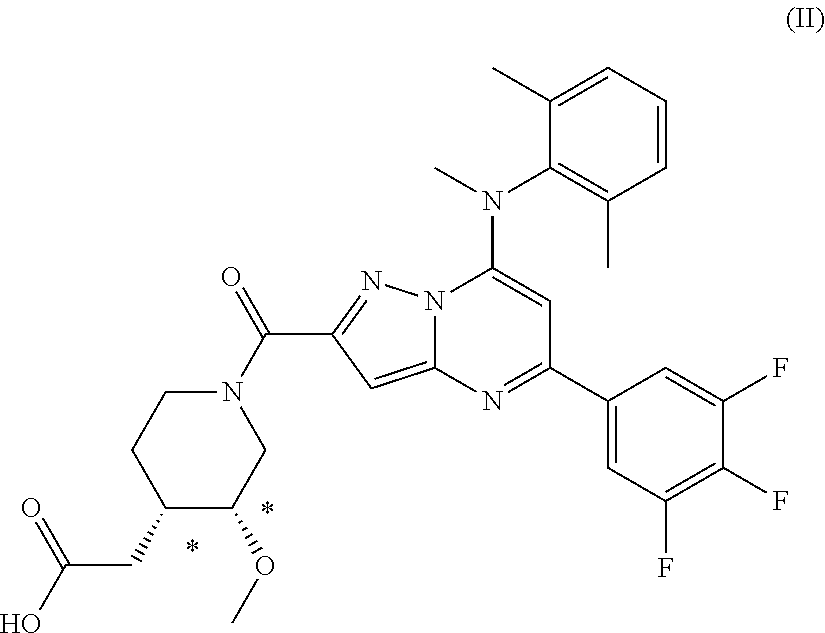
C1(C2=NC3=CC(C(N4CCC(CC(O)=O)C(OC)C4)=O)=NN3C(N(C3=C(C)C=CC=C3C)C)=C2)=CC(F)=C(F)C(F)=C1
